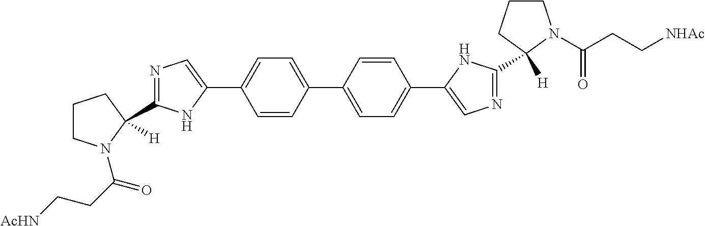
C1=CC(C2=CC=C(C3=CN=C(C4([H])CCCN4C(CC[NHAc])=O)N3)C=C2)=CC=C1C1=CN=C(C2([H])CCCN2C(CC[AcHN])=O)N1
